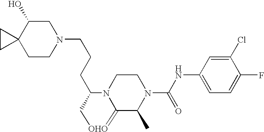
C(CCC1N2C(=[OHO]C1)C(C)N(C(NC1=CC=C(F)C(Cl)=C1)=O)CC2)N1CC(O)C2(CC1)CC2
